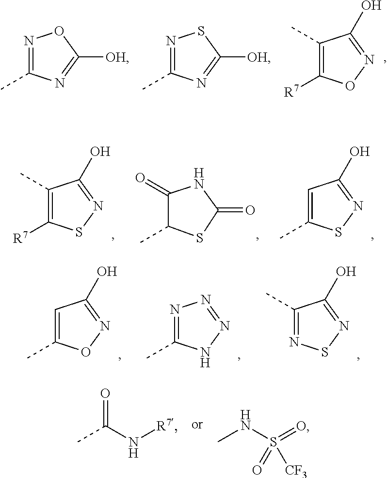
N1=C(C)N=C([OH])O1.N1=C(C)N=C([OH])S1.C1(C)=C([R7])ON=C1O.C1(C)=C([R7])SN=C1O.C1(=O)C(C)SC(=O)N1.C1=C(C)SN=C1O.C1=C(C)ON=C1O.N1=C(C)NN=N1.C1(C)=NSN=C1O.O=C(N[R7])C.CNS(=O)(=O)[CF3]
